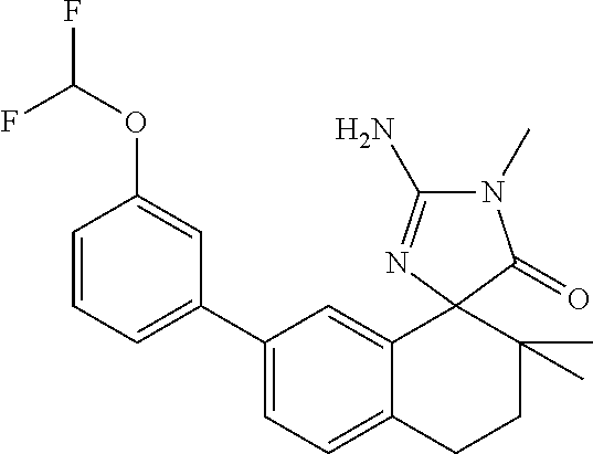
C1(C2=CC=CC(OC(F)F)=C2)=CC=C2C(=C1)C1(C(C)(C)CC2)N=C(N)N(C)C1=O
